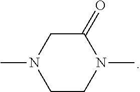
C1CN(C)C(=O)CN1C
